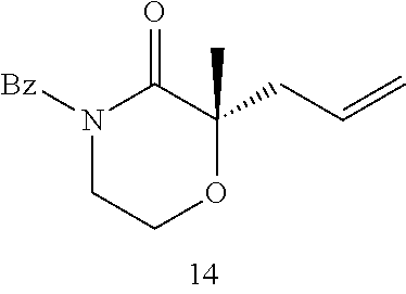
N1([Bz])CCOC(CC=C)(C)C1=O
